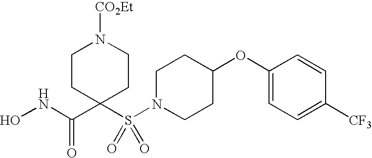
ONC(C1(S(N2CCC(OC3=CC=C([CF3])C=C3)CC2)(=O)=O)CCN([CO2Et])CC1)=O
